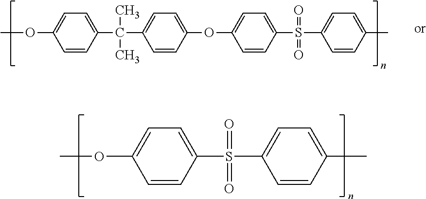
COC1=CC=C(C(C2=CC=C(OC3=CC=C(S(=O)(=O)C4=CC=C(C)C=C4)C=C3)C=C2)(C)C)C=C1.COC1=CC=C(S(=O)(=O)C2=CC=C(C)C=C2)C=C1
